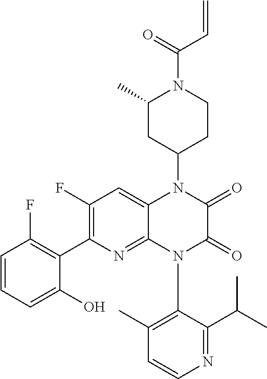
C1=CC=C(O)C(C2=C(F)C=C3C(=N2)N(C2=C(C)C=CN=C2C(C)C)C(=O)C(=O)N3C2CCN(C(=O)C=C)C(C)C2)=C1F
